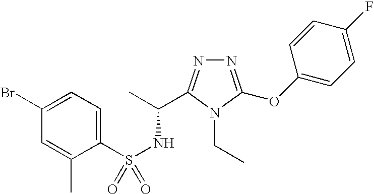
S(NC(C)C1=NN=C(OC2=CC=C(F)C=C2)N1CC)(=O)(C1=CC=C(Br)C=C1C)=O
